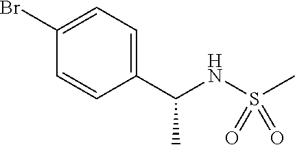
C1(C(NS(C)(=O)=O)C)=CC=C(Br)C=C1
